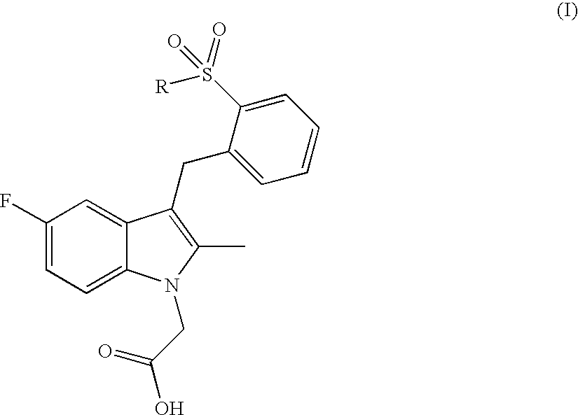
C1(F)=CC=C2C(=C1)C(CC1=CC=CC=C1S([R])(=O)=O)=C(C)N2CC(O)=O
